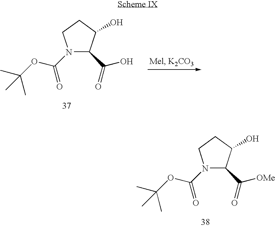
C1(O)CCN(C(OC(C)(C)C)=O)C1C(=O)O.C1(O)CCN(C(OC(C)(C)C)=O)C1C(=O)[OMe]
